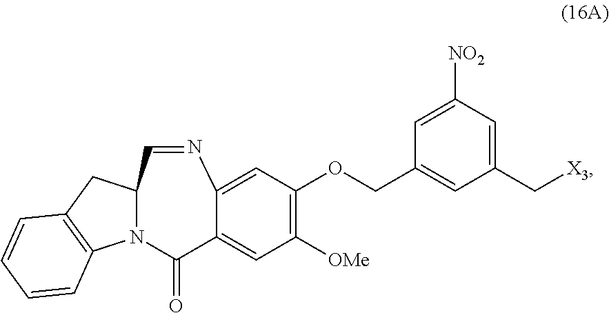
C1=C2C(=O)N3C4=C(CC3C=NC2=CC(OCC2=CC(C[X3])=CC([NO2])=C2)=C1[OMe])C=CC=C4
